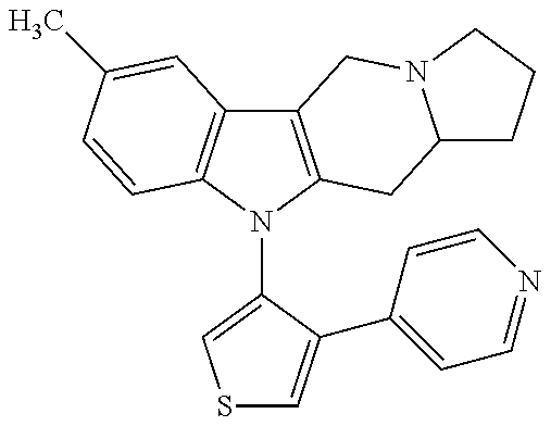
C12=C(N(C3=CSC=C3C3=CC=NC=C3)C3=C1C=C(C)C=C3)CC1N(C2)CCC1
